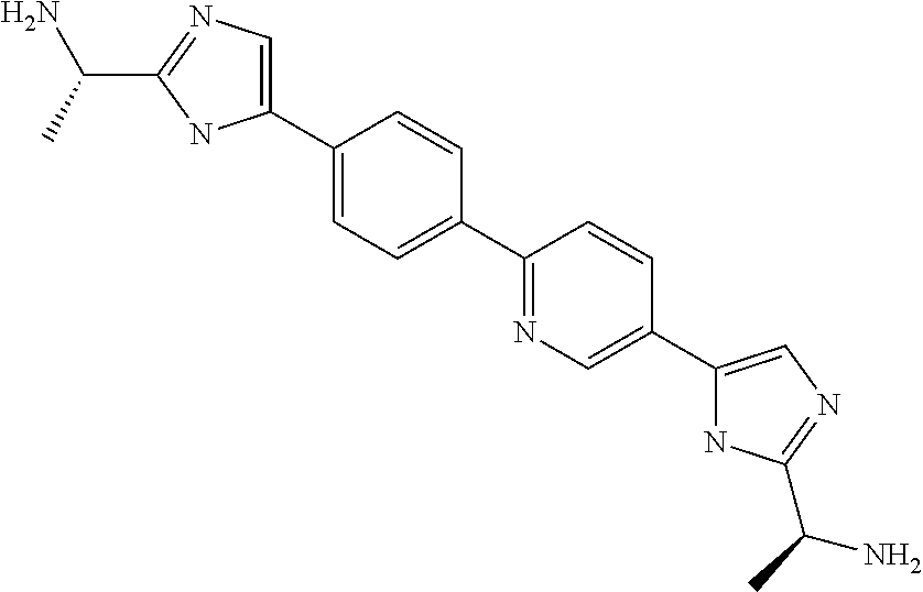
C1(C2=CC=C(C3=CN=C(C(C)N)N3)C=C2)=NC=C(C2=CN=C(C(C)N)N2)C=C1
